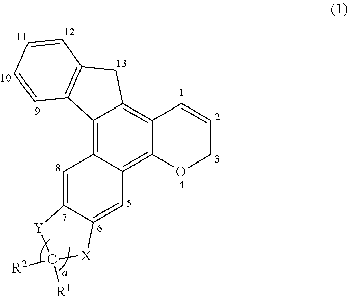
C12=C3C(=C4C(=C1CC1=C2C=CC=C1)C=CCO4)C=C1C(=C3)[Y]C([R2])([R1])[X]1
